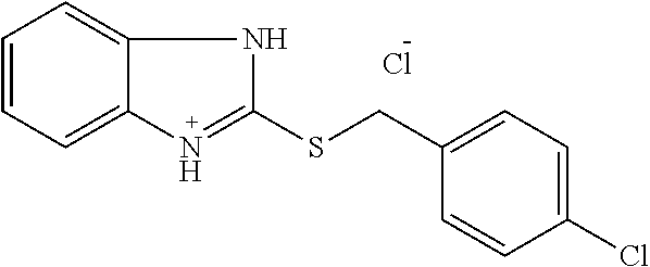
C1=CC=C2C(=C1)NC(SCC1=CC=C(Cl)C=C1)=N2.Cl
